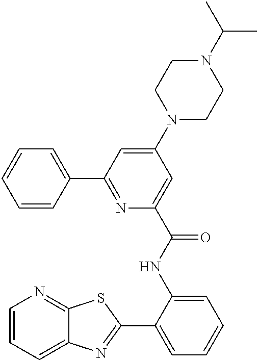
C1=CC=C2C(=N1)SC(C1=CC=CC=C1NC(=O)C1=CC(N3CCN(C(C)C)CC3)=CC(C3=CC=CC=C3)=N1)=N2
